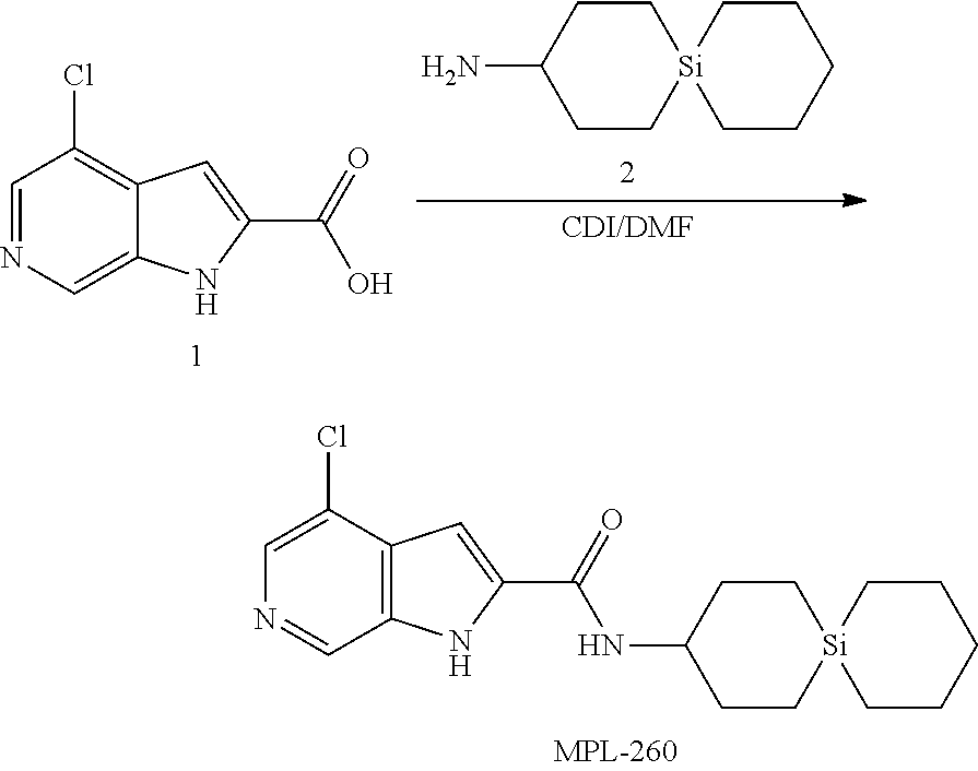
C1=C(Cl)C2=C(C=N1)NC(C(=O)NC1CC[Si]3(CC1)CCCCC3)=C2.C1=NC=C2C(=C1Cl)C=C(C(=O)O)N2.C1C[Si]2(CCC1N)CCCCC2
